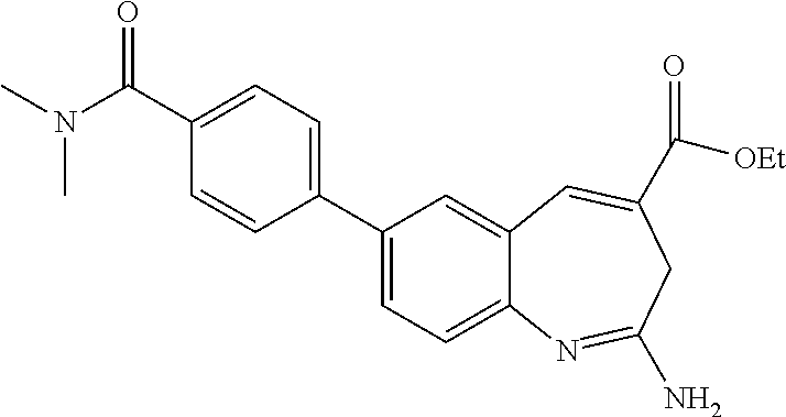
C1(C2=CC=C3C(=C2)C=C(C([OEt])=O)CC(N)=N3)=CC=C(C(=O)N(C)C)C=C1
